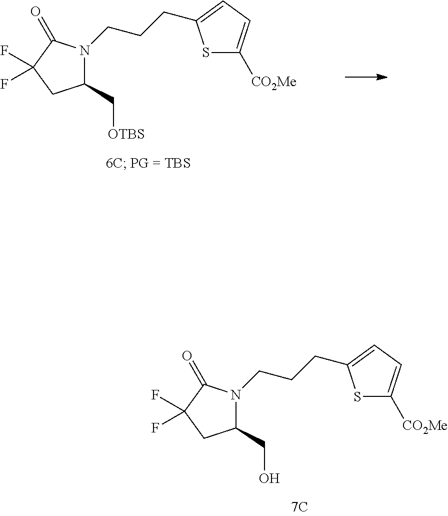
C1(C[OTBS])CC(F)(F)C(=O)N1CCCC1=CC=C([CO2Me])S1.C1(CO)CC(F)(F)C(=O)N1CCCC1=CC=C([CO2Me])S1
